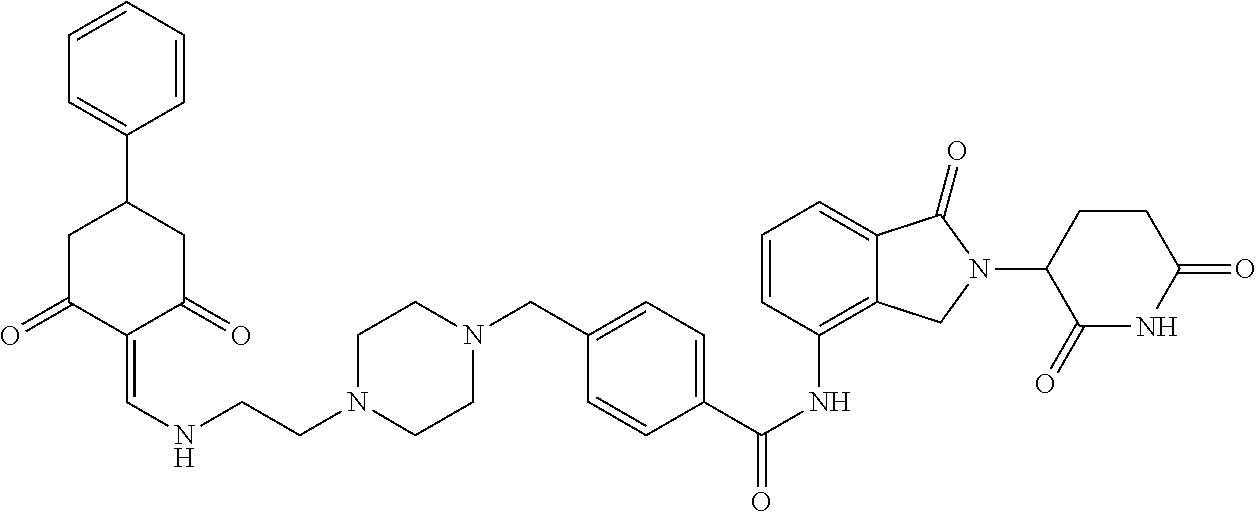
C12=C(NC(=O)C3=CC=C(CN4CCN(CCNC=C5C(=O)CC(C6=CC=CC=C6)CC5=O)CC4)C=C3)C=CC=C1C(=O)N(C1C(=O)NC(=O)CC1)C2
